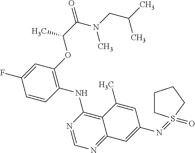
C1=CC(NC2=C3C(=NC=N2)C=C(N=S2(=O)CCCC2)C=C3C)=C(OC(C(=O)N(CC(C)C)C)C)C=C1F
